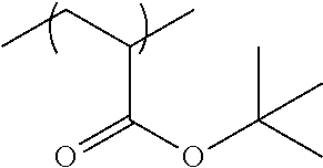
CCC(C)C(OC(C)(C)C)=O
